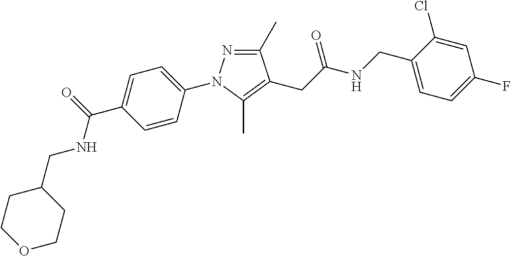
C1(C)=NN(C2=CC=C(C(=O)NCC3CCOCC3)C=C2)C(C)=C1CC(NCC1=CC=C(F)C=C1Cl)=O
